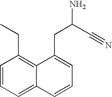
C1=CC=C2C(=C1CC)C(CC(C#N)N)=CC=C2
